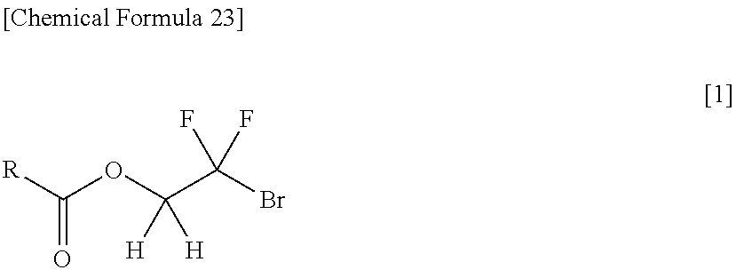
C(OC(C(Br)(F)F)([H])[H])([R])=O
